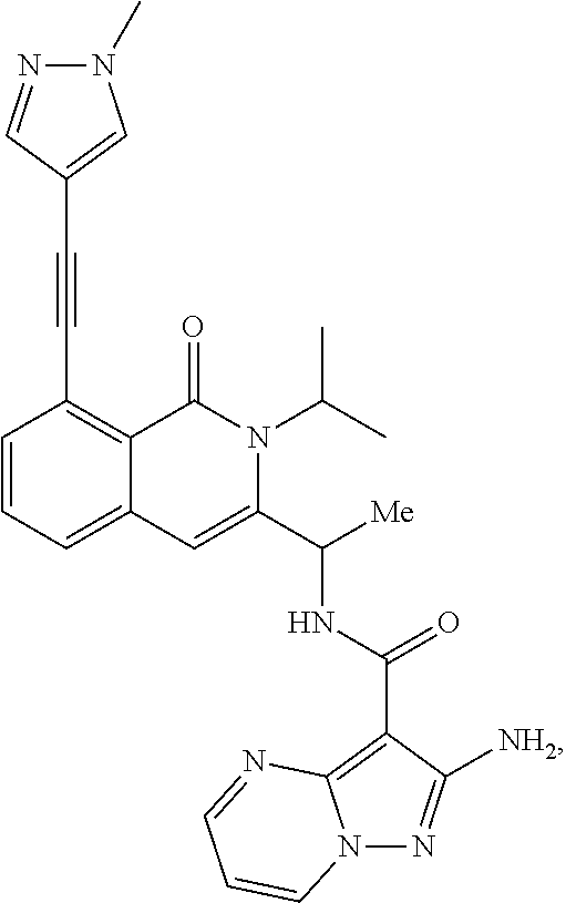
C1=CC=C2C(=C1C#CC1=CN(C)N=C1)C(=O)N(C(C)C)C(C([Me])NC(C1=C3N(N=C1[NH2])C=CC=N3)=O)=C2
